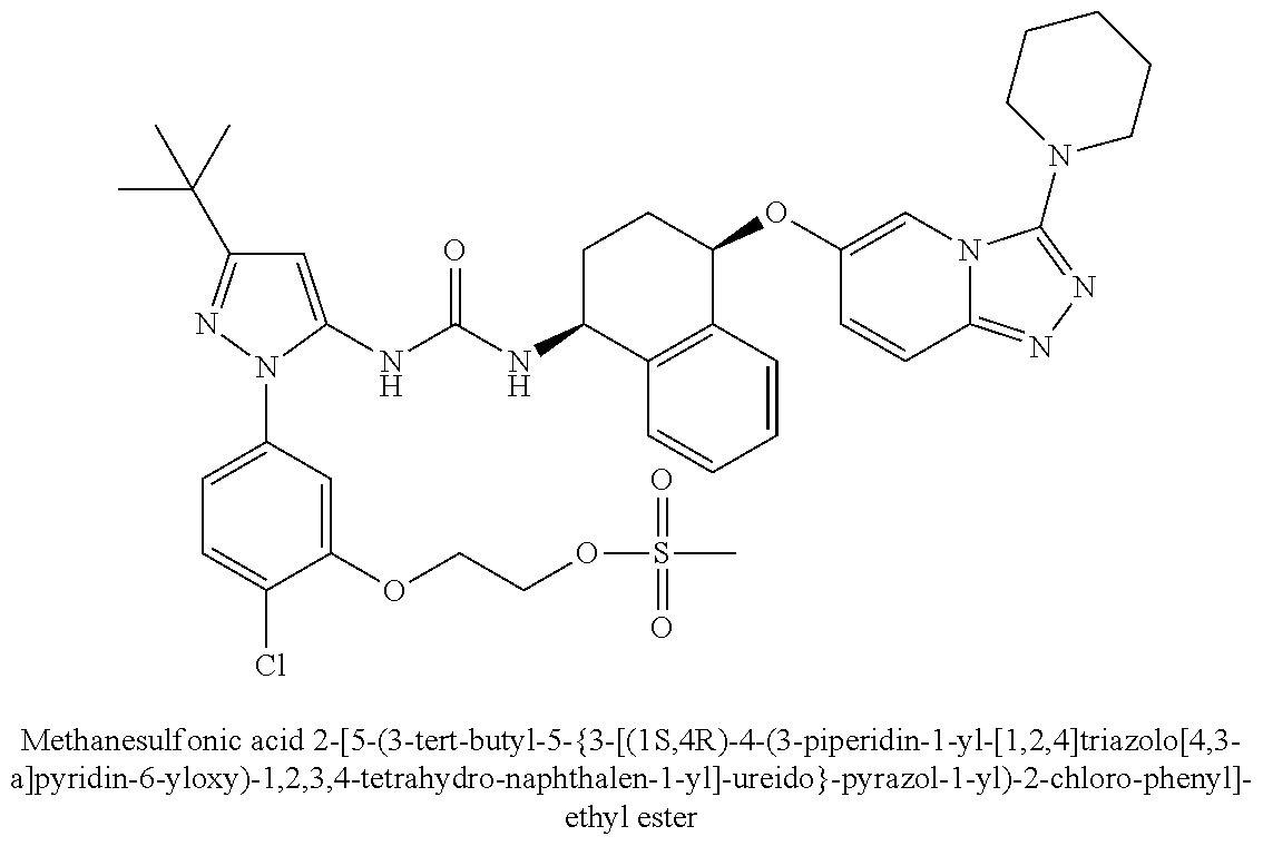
C1=C(NC(NC2C3=C(C(OC4=CN5C(=NN=C5N5CCCCC5)C=C4)CC2)C=CC=C3)=O)N(C2=CC=C(Cl)C(OCCOS(=O)(=O)C)=C2)N=C1C(C)(C)C
